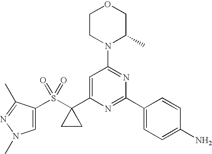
C1=C(S(C2(C3=CC(N4C(C)COCC4)=NC(C4=CC=C(N)C=C4)=N3)CC2)(=O)=O)C(C)=NN1C
